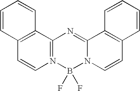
C12=C(C3=N(C=C1)B(F)(F)N1C(=N3)C3=C(C=C1)C=CC=C3)C=CC=C2
